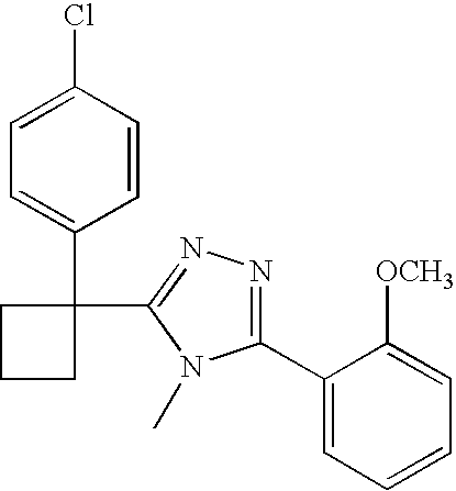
C1=C(Cl)C=CC(C2(C3=NN=C(C4=CC=CC=C4[OCH3])N3C)CCC2)=C1
